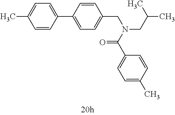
C1=CC(C2=CC=C(CN(CC(C)C)C(C3=CC=C(C)C=C3)=O)C=C2)=CC=C1C
